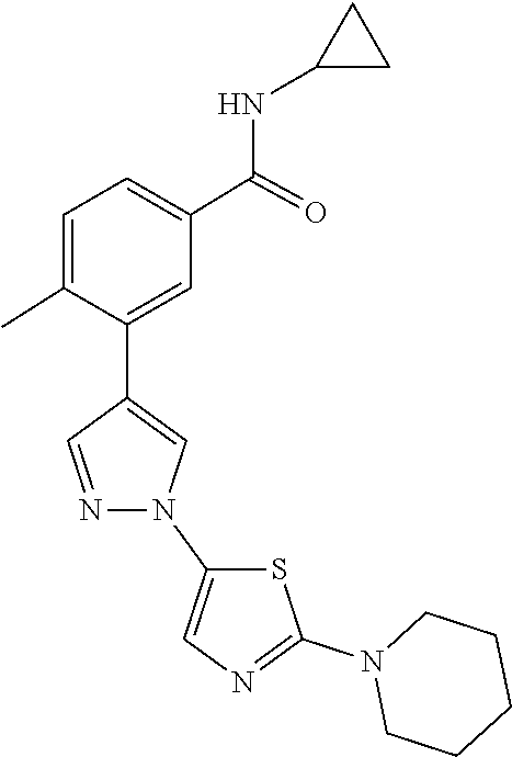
N1(C2=CN=C(N3CCCCC3)S2)C=C(C2=CC(C(NC3CC3)=O)=CC=C2C)C=N1
